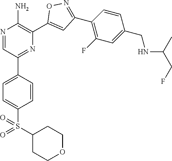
N1=CC(C2=CC=C(S(=O)(C3CCOCC3)=O)C=C2)=NC(C2=CC(C3=C(F)C=C(CNC(C)CF)C=C3)=NO2)=C1N
